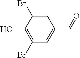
C1=C(Br)C(O)=C(Br)C=C1C=O
